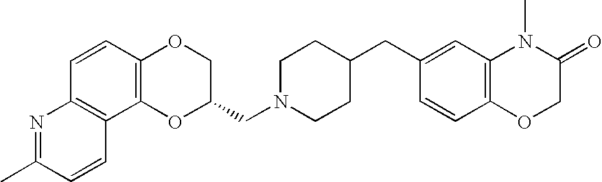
C12=C(C=CC3=C1C=CC(C)=N3)OCC(CN1CCC(CC3=CC4=C(C=C3)OCC(=O)N4C)CC1)O2
